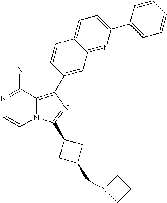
N1=C(N)C2=C(C3=CC4=NC(C5=CC=CC=C5)=CC=C4C=C3)N=C(C3CC(CN4CCC4)C3)N2C=C1
